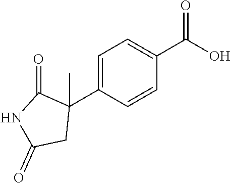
C1=C(C2(C)C(=O)NC(=O)C2)C=CC(C(O)=O)=C1
